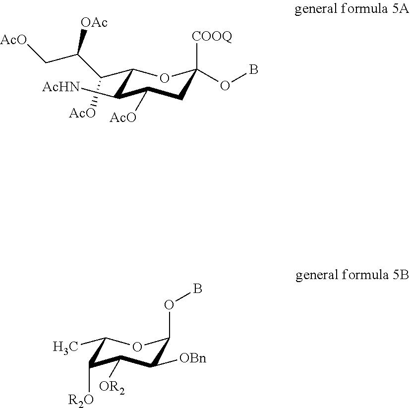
C1(C(C(C[AcO])[OAc])[AcO])OC([COOQ])(OB)CC([AcO])C1[AcHN].C1(C)OC(OB)C([OBn])C([OR2])C1[R2O]
